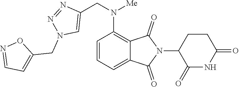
C1=CC=C2C(=C1N(CC1=CN(CC3=CC=NO3)N=N1)[Me])C(=O)N(C1C(=O)NC(=O)CC1)C2=O
